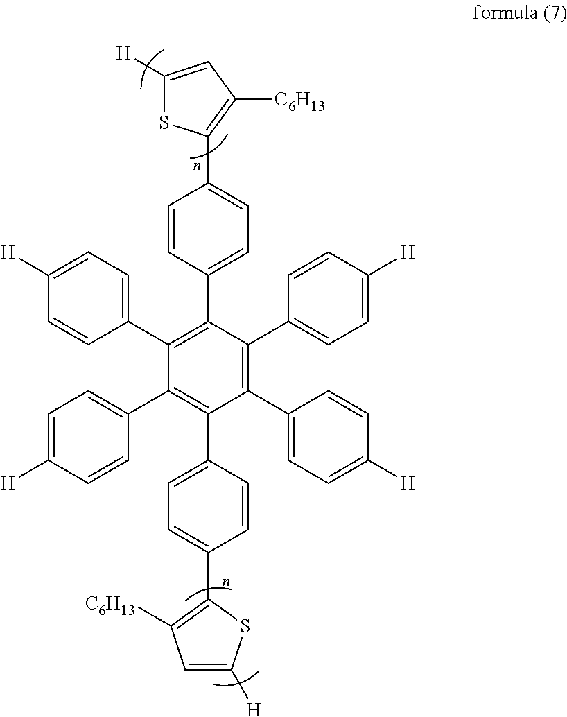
C1(C2=CC=C([H])C=C2)=C(C2=CC=C([H])C=C2)C(C2=CC=C(C3=C([C6H13])C=C([H])S3)C=C2)=C(C2=CC=C([H])C=C2)C(C2=CC=C([H])C=C2)=C1C1=CC=C(C2=C([C6H13])C=C([H])S2)C=C1
